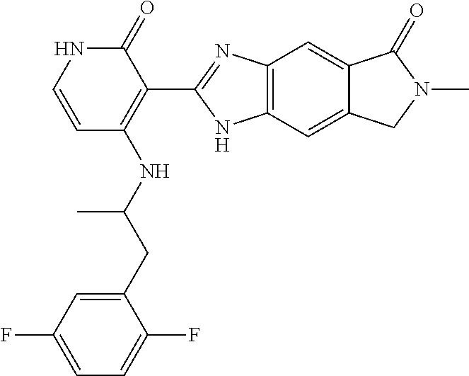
C1(CC(NC2=C(C3=NC4=C(C=C5C(=C4)C(=O)N(C)C5)N3)C(=O)NC=C2)C)=CC(F)=CC=C1F
